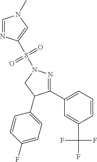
C1=NC(S(N2N=C(C3=CC=CC(C(F)(F)F)=C3)C(C3=CC=C(F)C=C3)C2)(=O)=O)=CN1C
